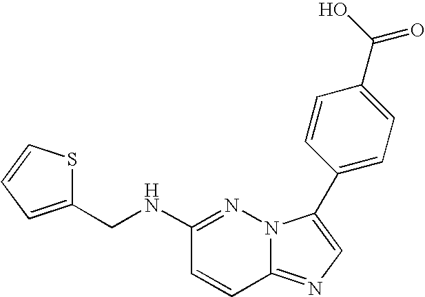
N1=C(NCC2=CC=CS2)C=CC2=NC=C(C3=CC=C(C(O)=O)C=C3)N12
